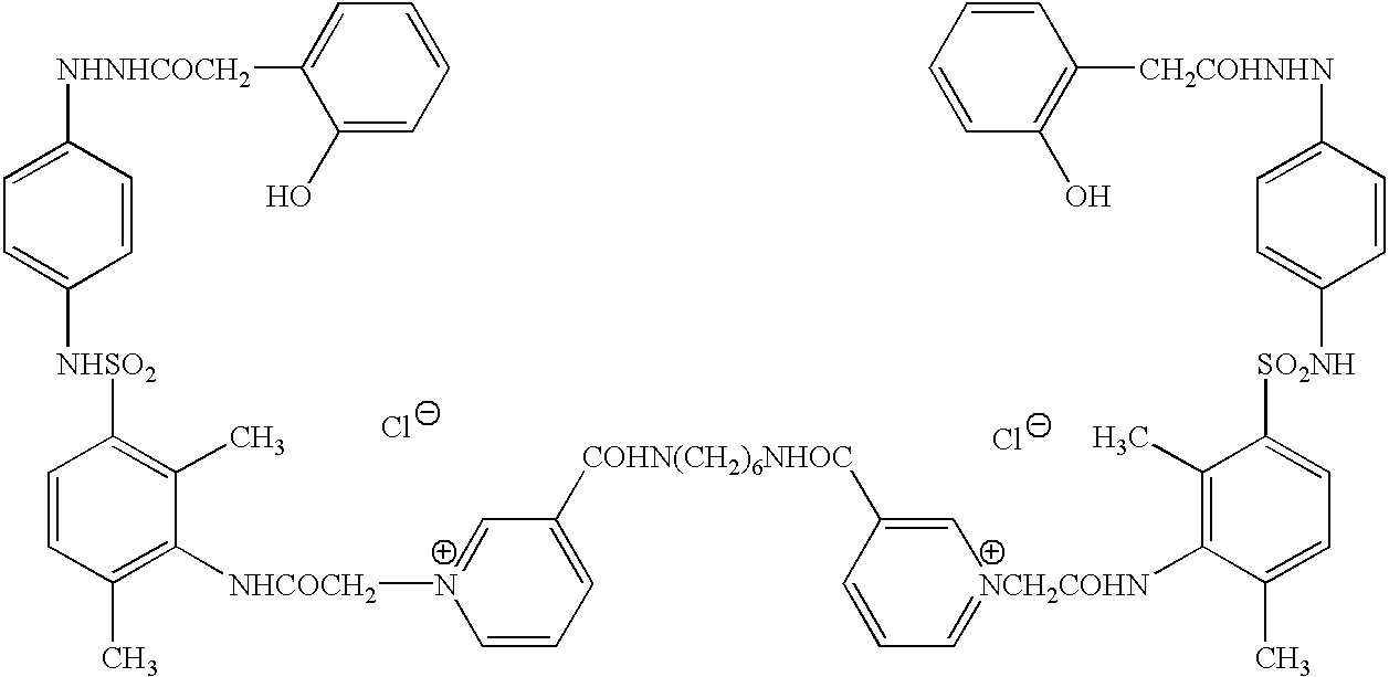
[NHNHCOCH2](C1=CC=C([NHSO2]C2=C(C)C([NHCOCH2][N+]3=CC([COHN(CH2)6NHOC]C4=C[NCH2COHN](C5=C(C)C([SO2NH]C6=CC=C([CH2COHNHN]C7=C(O)C=CC=C7)C=C6)=CC=C5C)=CC=C4)=CC=C3)=C(C)C=C2)C=C1)C1=CC=CC=C1O.[Cl-].[Cl-]
